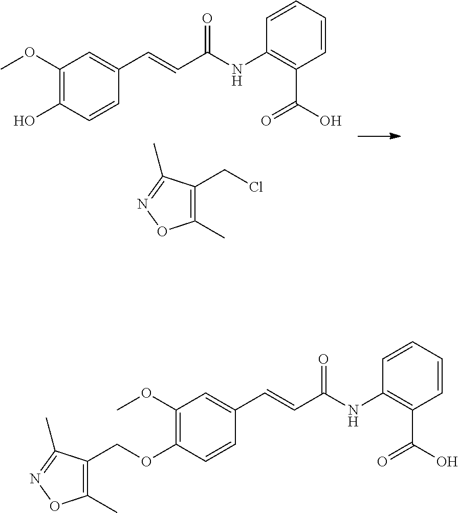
C1(OC)=C(O)C=CC(C=CC(NC2=C(C(O)=O)C=CC=C2)=O)=C1.C1(C)=C(CCl)C(C)=NO1.C1(OC)=C(OCC2=C(C)ON=C2C)C=CC(C=CC(NC2=C(C(O)=O)C=CC=C2)=O)=C1
